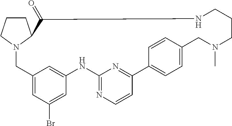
C1CCN2C1C(=O)NCCCN(C)CC1=CC=C(C3=NC(=NC=C3)NC3=CC(=CC(Br)=C3)C2)C=C1
